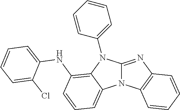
N12C(=NC3=C1C=CC=C3)N(C1=CC=CC=C1)C1=C(NC3=CC=CC=C3Cl)C=CC=C21
